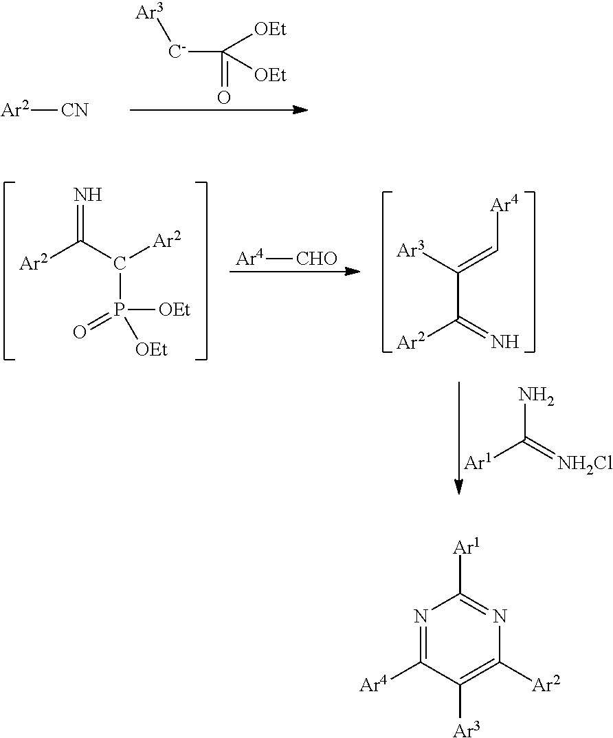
[C-](C(=O)([OEt])[OEt])[Ar3].[Ar2][CN].[Ar2]C(C([Ar2])P([OEt])(=O)[OEt])=N.[Ar4][CHO].[Ar1]C(=[NH2Cl])N.[Ar3]C(=C[Ar4])C(=N)[Ar2].N1=C([Ar4])C([Ar3])=C([Ar2])N=C1[Ar1]
